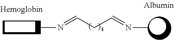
CN=CCC=NC
